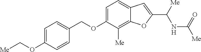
C1=C(OC[Me])C=CC(COC2=CC=C3C(=C2[Me])OC(C([Me])NC([Me])=O)=C3)=C1
